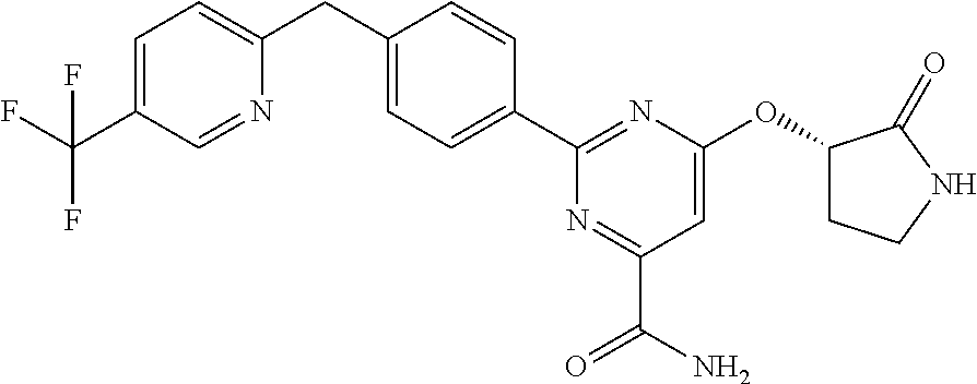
C1(C2=CC=C(CC3=CC=C(C(F)(F)F)C=N3)C=C2)=NC(OC2CCNC2=O)=CC(C(N)=O)=N1
